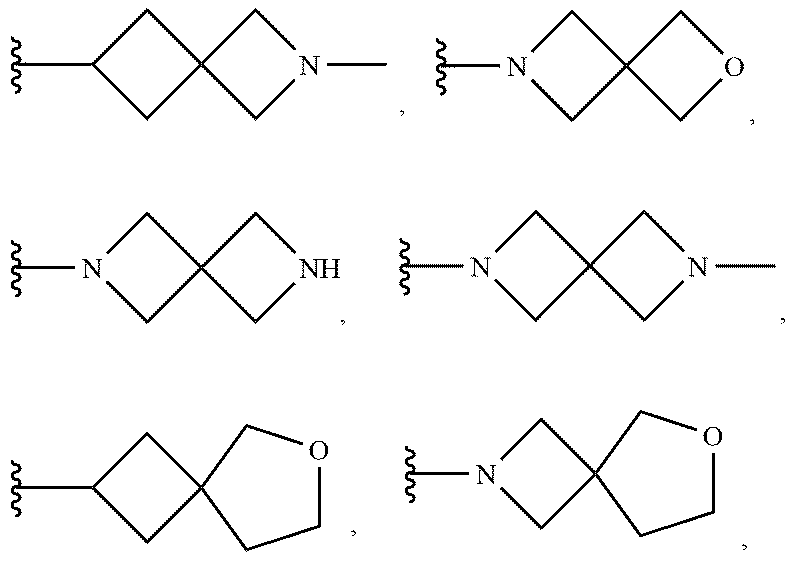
C1(C)CC2(C1)CN(C)C2.N1(C)CC2(C1)COC2.N1(C)CC2(C1)CNC2.N1(C)CC2(C1)CN(C)C2.C1(C)CC2(C1)CCOC2.N1(C)CC2(C1)CCOC2
